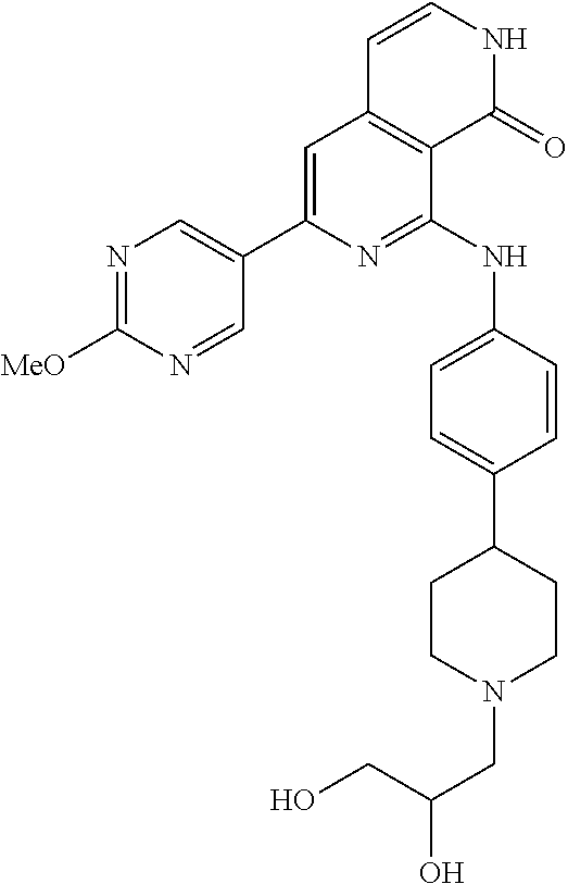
C1(C2=CC3=C(C(NC4=CC=C(C5CCN(CC(O)CO)CC5)C=C4)=N2)C(=O)NC=C3)=CN=C([MeO])N=C1
